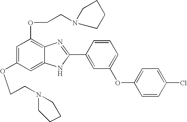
C1=C(OCCN2CCCC2)C=C2C(=C1OCCN1CCCC1)N=C(C1=CC(OC3=CC=C(Cl)C=C3)=CC=C1)N2
